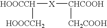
[HOOCCH2][HOOCCH][X][CHCOOH][CH2COOH]
